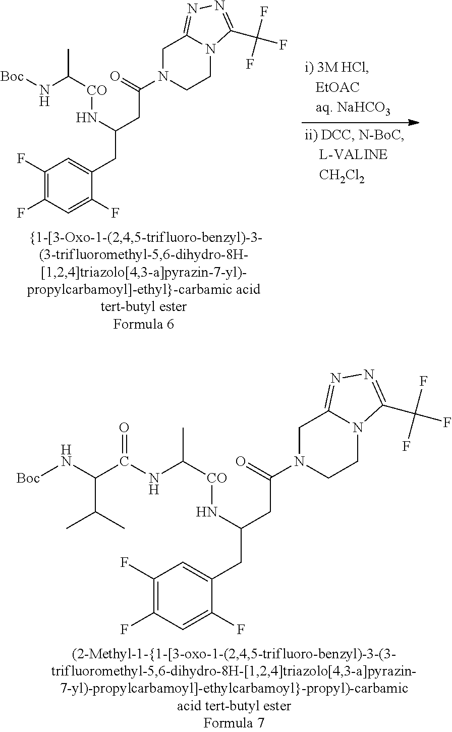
[Boc]NC([CO]NC(CC1=CC(F)=C(F)C=C1F)CC(N1CCN2C(=NN=C2C(F)(F)F)C1)=O)C.C(NC([CO]NC(CC1=CC(F)=C(F)C=C1F)CC(N1CCN2C(=NN=C2C(F)(F)F)C1)=O)C)(=O)C(C(C)C)N[Boc]
